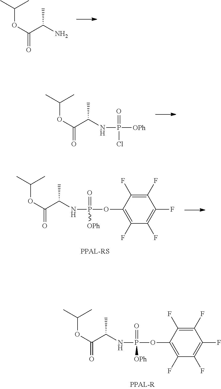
O(C(C(N)C)=O)C(C)C.O(C(C(NP([OPh])(=O)Cl)C)=O)C(C)C.O(C(C(NP(OC1=C(F)C(F)=C(F)C(F)=C1F)(=O)[OPh])C)=O)C(C)C.O(C(C(NP(OC1=C(F)C(F)=C(F)C(F)=C1F)(=O)[OPh])C)=O)C(C)C
